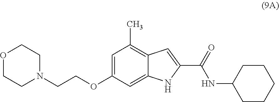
C1=C(OCCN2CCOCC2)C=C2C(=C1C)C=C(C(=O)NC1CCCCC1)N2
